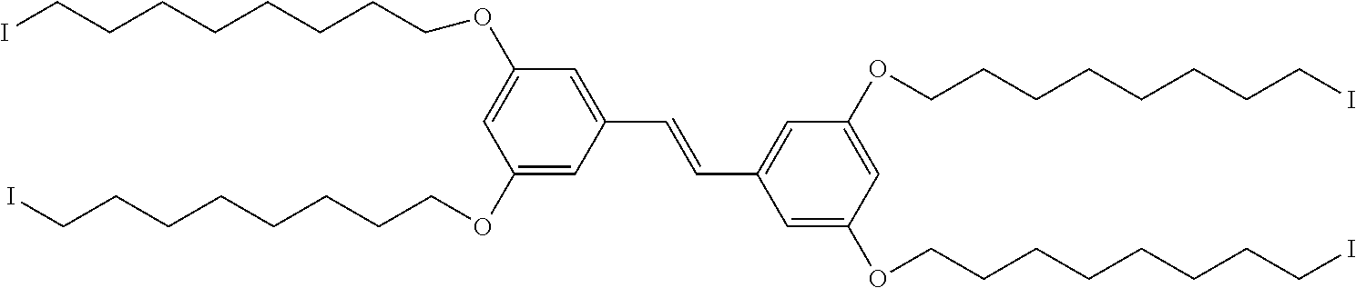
C1(OCCCCCCCCI)=CC(C=CC2=CC(OCCCCCCCCI)=CC(OCCCCCCCCI)=C2)=CC(OCCCCCCCCI)=C1
